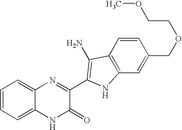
C1=C2C(=CC=C1)N=C(C1=C(N)C3=C(C=C(COCCOC)C=C3)N1)C(=O)N2
